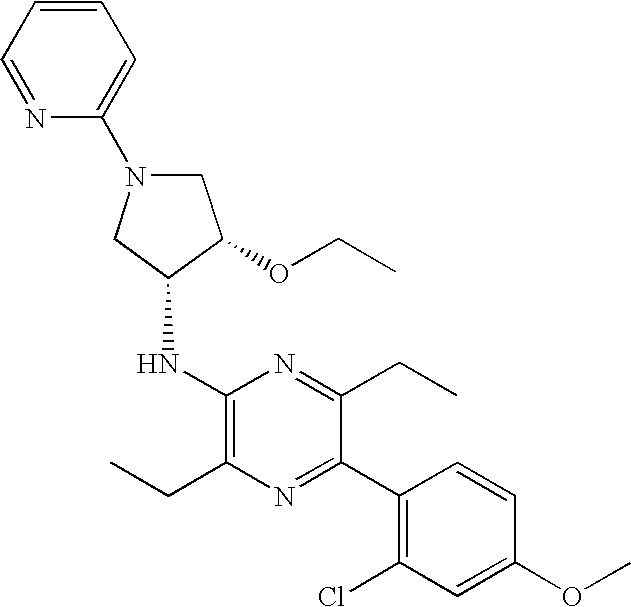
C1N(C2=CC=CC=N2)CC(NC2=C(CC)N=C(C3=C(Cl)C=C(OC)C=C3)C(CC)=N2)C1OCC
